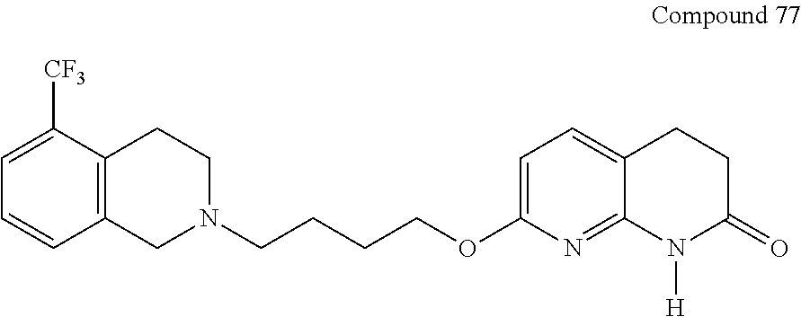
C1=C(OCCCCN2CC3=C(CC2)C([CF3])=CC=C3)N=C2C(=C1)CCC(=O)N2[H]
